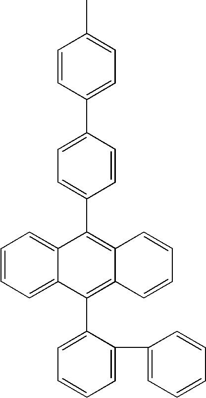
CC1=CC=C(C2=CC=C(C3=C4C(=C(C5=CC=CC=C5C5=CC=CC=C5)C5=CC=CC=C35)C=CC=C4)C=C2)C=C1
